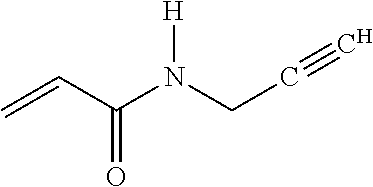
C=CC(N(CC#C)[H])=O
